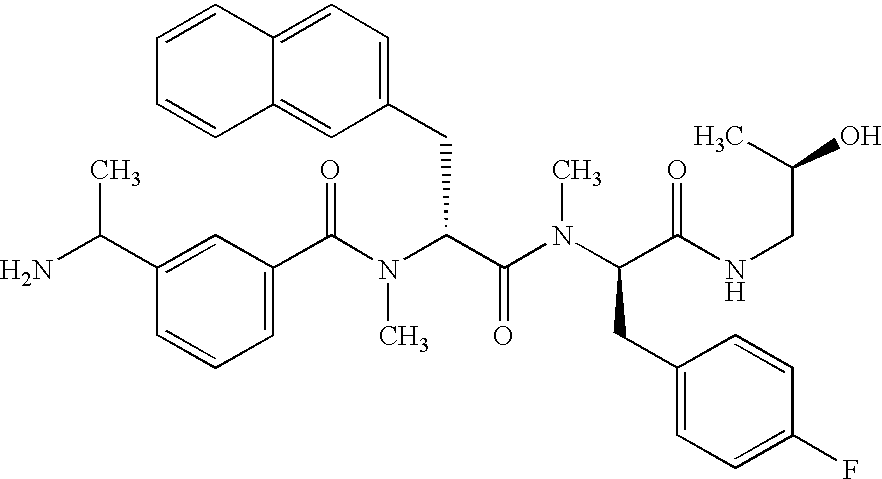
C1(C(N(C(C(N(C(C(NCC(O)C)=O)CC2=CC=C(F)C=C2)C)=O)CC2=CC=C3C(=C2)C=CC=C3)C)=O)=CC=CC(C(N)C)=C1
